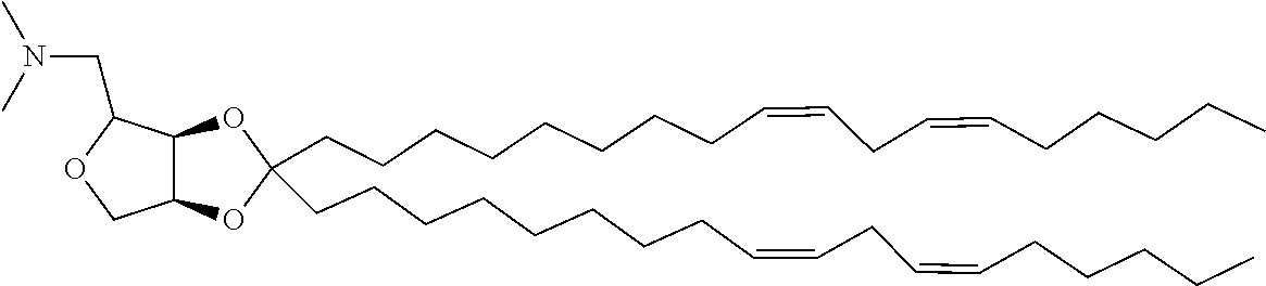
C12C(OC(CCCCCCCCC=CCC=CCCCCC)(CCCCCCCCC=CCC=CCCCCC)O1)C(CN(C)C)OC2
